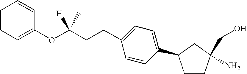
C1=CC=C(OC(CCC2=CC=C(C3CCC(N)(CO)C3)C=C2)([H])C)C=C1
